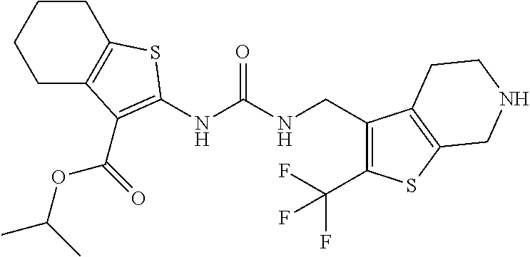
C1C2=C(CCC1)SC(NC(NCC1=C(C(F)(F)F)SC3=C1CCNC3)=O)=C2C(OC(C)C)=O
